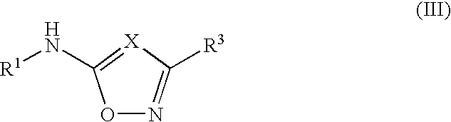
O1N=C([R3])[X]=C1N[R1]
